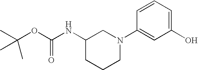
C1(NC(OC(C)(C)C)=O)CCCN(C2=CC(O)=CC=C2)C1
